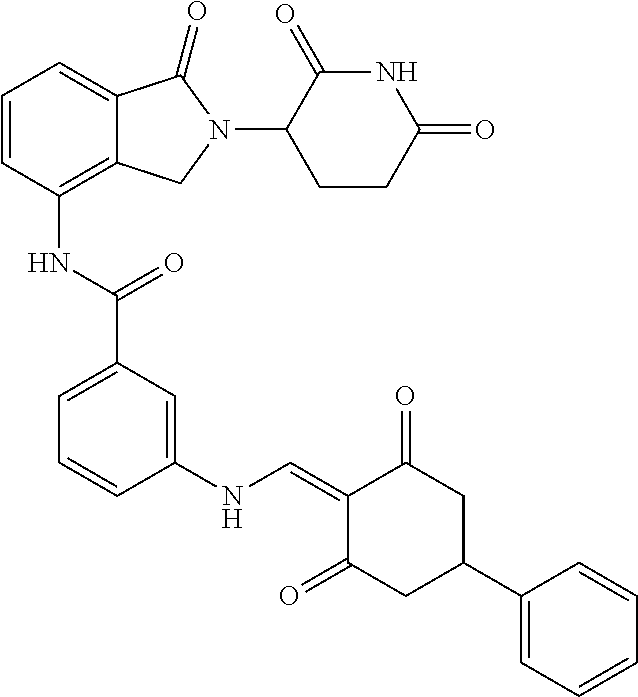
C1(N2CC3=C(NC(=O)C4=CC=CC(NC=C5C(=O)CC(C6=CC=CC=C6)CC5=O)=C4)C=CC=C3C2=O)C(=O)NC(=O)CC1
